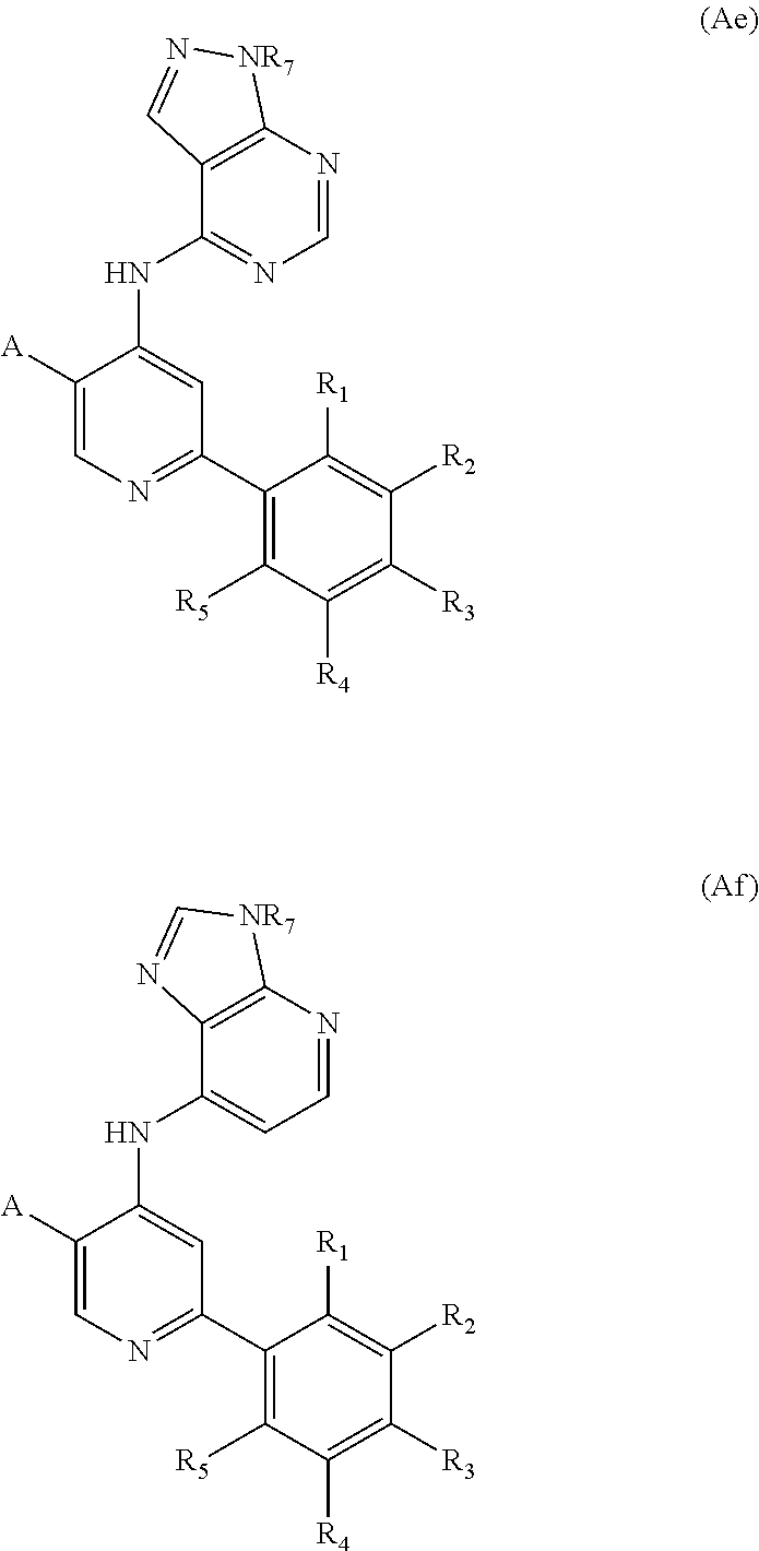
C1([A])=CN=C(C2=C([R5])C([R4])=C([R3])C([R2])=C2[R1])C=C1NC1=NC=NC2=C1C=N[NR7]2.C1([A])=CN=C(C2=C([R5])C([R4])=C([R3])C([R2])=C2[R1])C=C1NC1=CC=NC2=C1N=C[NR7]2
